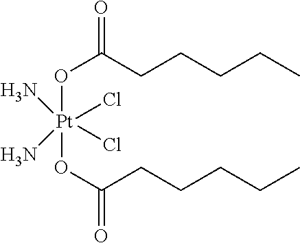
N[Pt](N)(Cl)(Cl)(OC(CCCCC)=O)OC(CCCCC)=O
